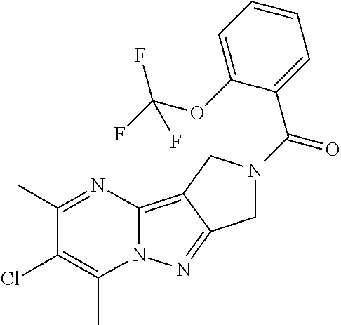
C12=C3C(=NN1C(C)=C(Cl)C(C)=N2)CN(C(=O)C1=CC=CC=C1OC(F)(F)F)C3
